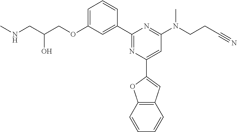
N(CC(COC1=CC=CC(C2=NC(C3=CC4=C(O3)C=CC=C4)=CC(N(CCC#N)C)=N2)=C1)O)C
